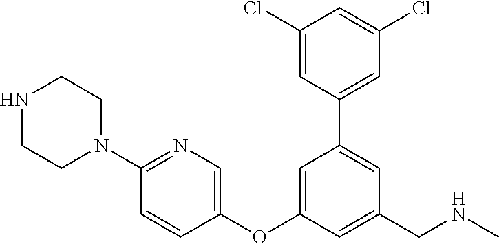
C1(Cl)=CC(C2=CC(CNC)=CC(OC3=CN=C(N4CCNCC4)C=C3)=C2)=CC(Cl)=C1
